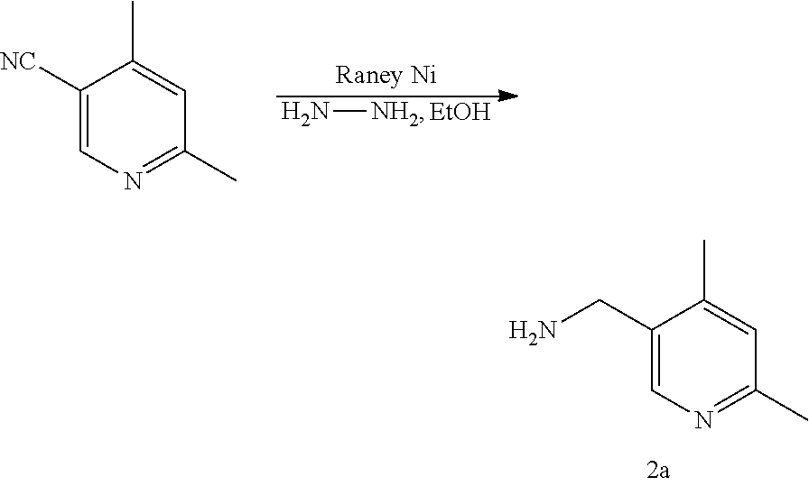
C1(CN)=CN=C(C)C=C1C.[EtOH].N[NH2].C1([NC])=CN=C(C)C=C1C
